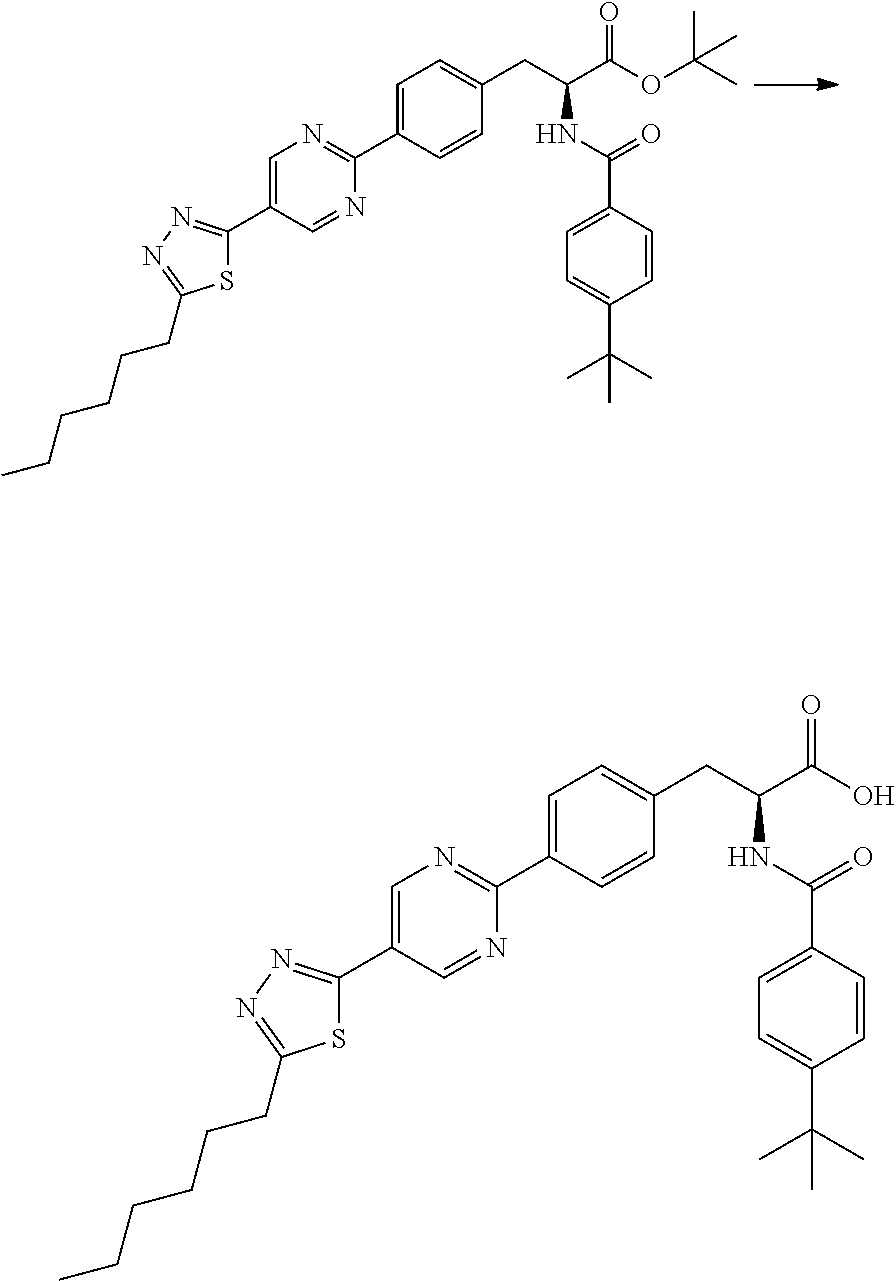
C1=C(C2=NC=C(C3=NN=C(CCCCCC)S3)C=N2)C=CC(CC(C(OC(C)(C)C)=O)NC(C2=CC=C(C(C)(C)C)C=C2)=O)=C1.C1=C(C2=NC=C(C3=NN=C(CCCCCC)S3)C=N2)C=CC(CC(C(O)=O)NC(C2=CC=C(C(C)(C)C)C=C2)=O)=C1
